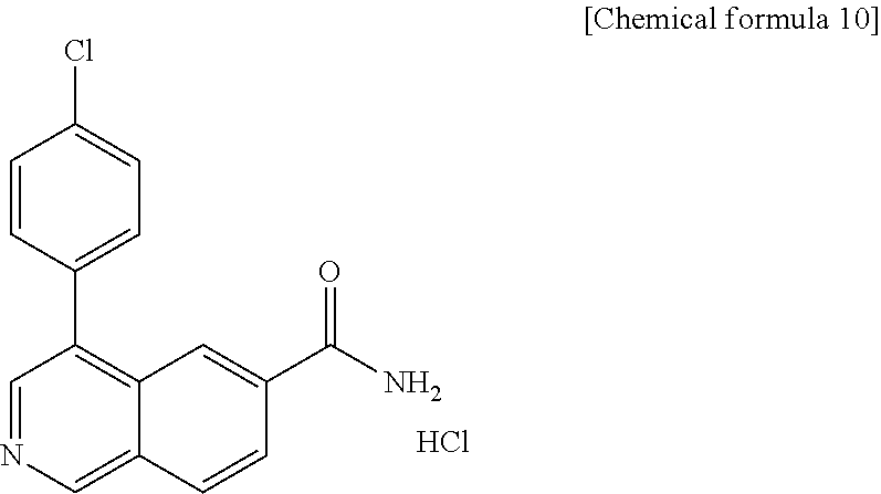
C1=NC=C2C(=C1C1=CC=C(Cl)C=C1)C=C(C(N)=O)C=C2.Cl
